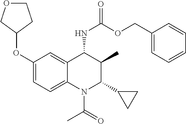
C1(OC2CCOC2)=CC=C2C(=C1)C(NC(=O)OCC1=CC=CC=C1)C(C)C(C1CC1)N2C(=O)C
